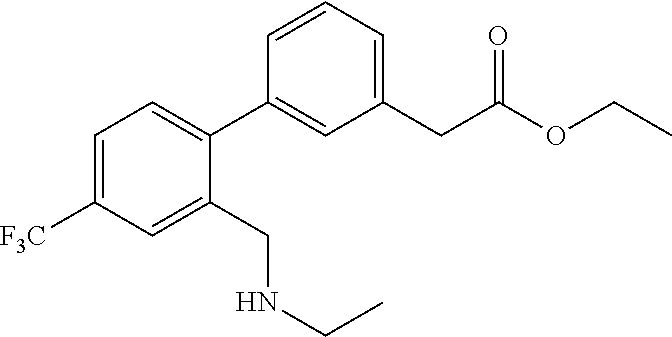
C1=C([F3C])C=C(CNCC)C(C2=CC(CC(OCC)=O)=CC=C2)=C1
